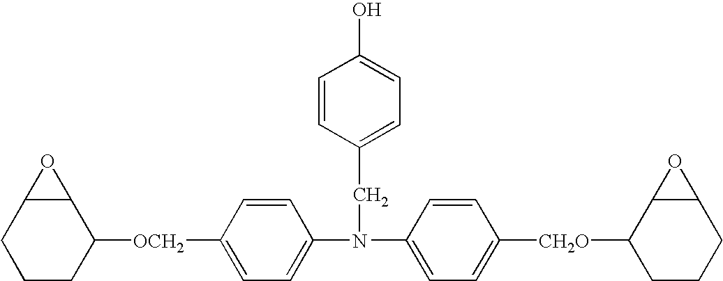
C1CCC([OCH2]C2=CC=C(N(C3=CC=C([CH2O]C4CCCC5C4O5)C=C3)CC3=CC=C(O)C=C3)C=C2)C2C1O2
